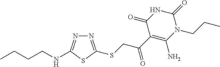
N1=C(SCC(C2=C(N)N(CCC)C(=O)NC2=O)=O)SC(NCCCC)=N1
